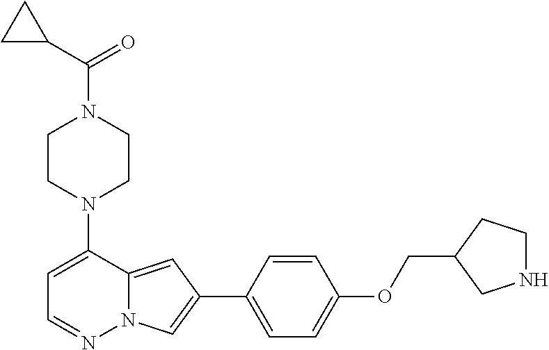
C1CN(C2=CC=NN3C2=CC(C2=CC=C(OCC4CNCC4)C=C2)=C3)CCN1C(C1CC1)=O
